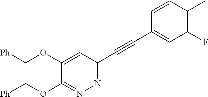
C1(OC[Ph])=CC(C#CC2=CC(F)=C(C)C=C2)=NN=C1OC[Ph]
